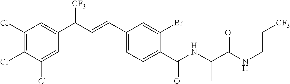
C1(Cl)=C(Cl)C(Cl)=CC(C(C=CC2=CC=C(C(NC(C(NCC[CF3])=O)C)=O)C(Br)=C2)[CF3])=C1
